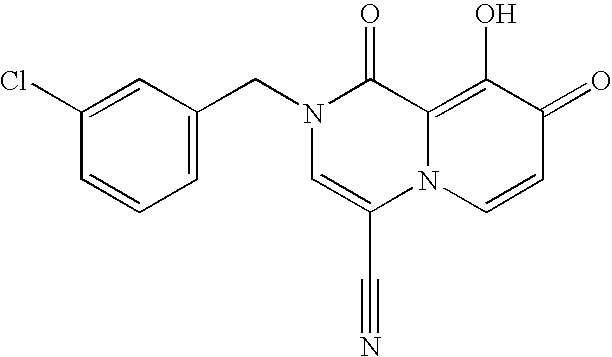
C1=C(Cl)C=CC=C1CN1C=C(C#N)N2C(=C(O)C(=O)C=C2)C1=O
